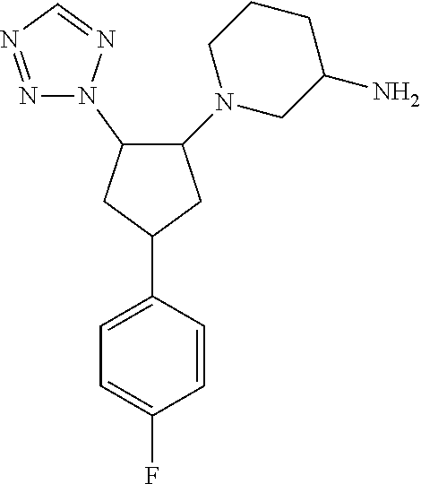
C1=C(F)C=CC(C2CC(N3N=NC=N3)C(N3CC(N)CCC3)C2)=C1
